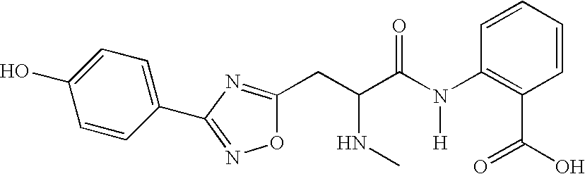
C(C(C(N(C1=C(C(=O)O)C=CC=C1)[H])=O)NC)C1=NC(C2=CC=C(O)C=C2)=NO1
